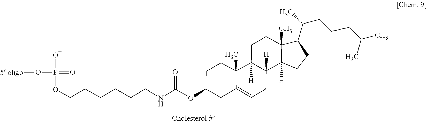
C1=C2CC(OC(NCCCCCCOP(=O)(O[5 oligo])[O-])=O)CCC2(C)C2([H])CCC3(C)C(C(CCCC(C)C)C)CCC3([H])C2([H])C1
